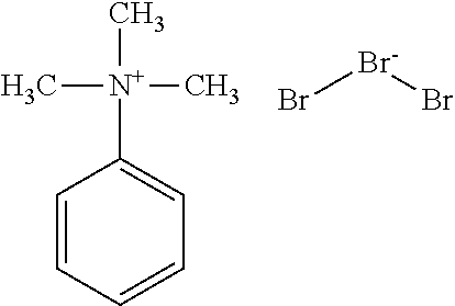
C1=CC=CC=C1[N+](C)(C)C.Br[Br-]Br
